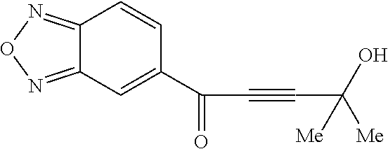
C12=NON=C1C=C(C(=O)C#CC([Me])([Me])O)C=C2
